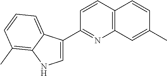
C1=C(C2=NC3=C(C=C2)C=CC(C)=C3)C2=CC=CC(C)=C2N1
